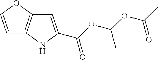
C1=COC2=C1NC(C(OC(OC(C)=O)C)=O)=C2
